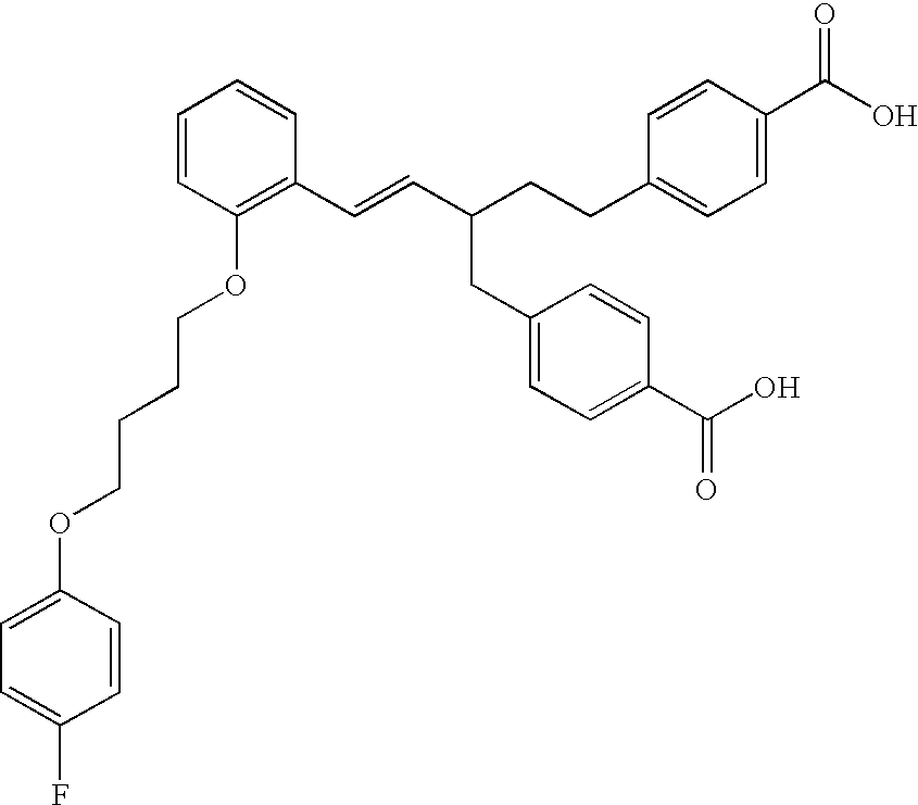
C1=CC(OCCCCOC2=CC=C(F)C=C2)=C(C=CC(CCC2=CC=C(C(=O)O)C=C2)CC2=CC=C(C(=O)O)C=C2)C=C1
